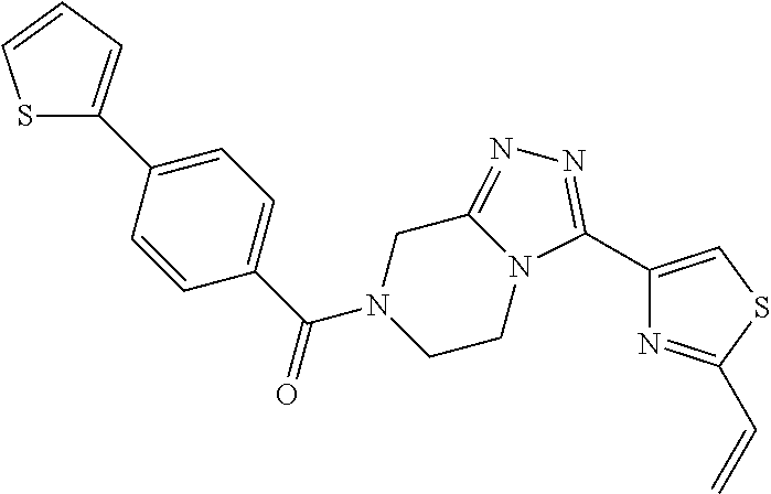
C1(C2=CC=CS2)=CC=C(C(N2CCN3C(=NN=C3C3=CSC(C=C)=N3)C2)=O)C=C1
